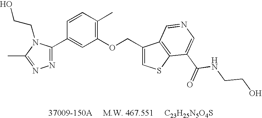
C1(C2=CC(OCC3=CSC4=C3C=NC=C4C(=O)NCCO)=C(C)C=C2)=NN=C(C)N1CCO
